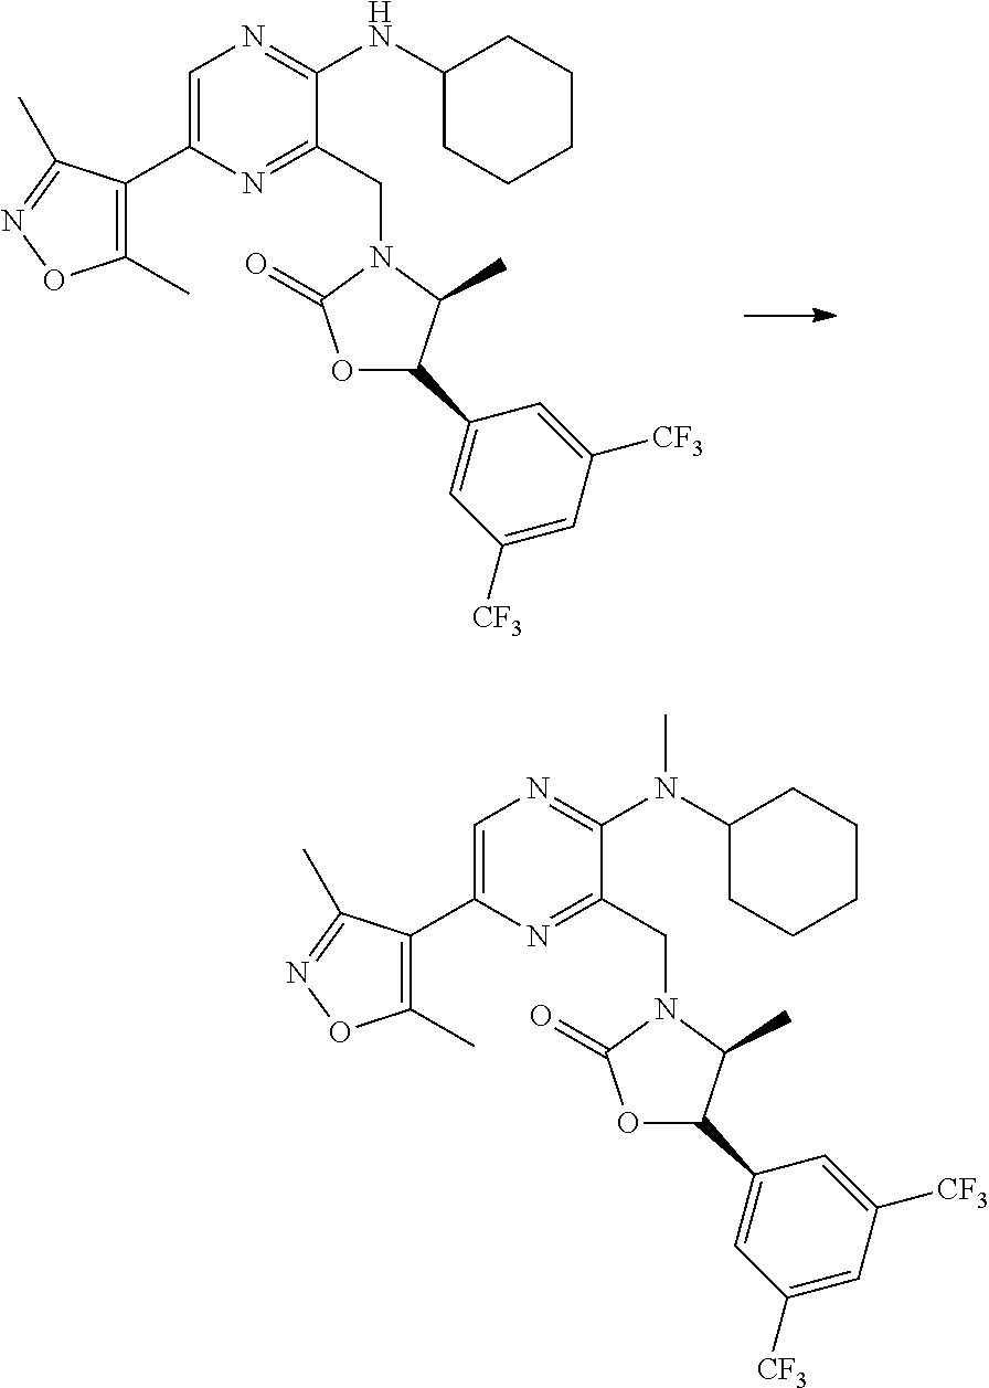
C1=C(C2=C(C)ON=C2C)N=C(CN2C(=O)OC(C3=CC([CF3])=CC([CF3])=C3)C2C)C(NC2CCCCC2)=N1.C1=C(C2=C(C)ON=C2C)N=C(CN2C(=O)OC(C3=CC([CF3])=CC([CF3])=C3)C2C)C(N(C2CCCCC2)C)=N1
